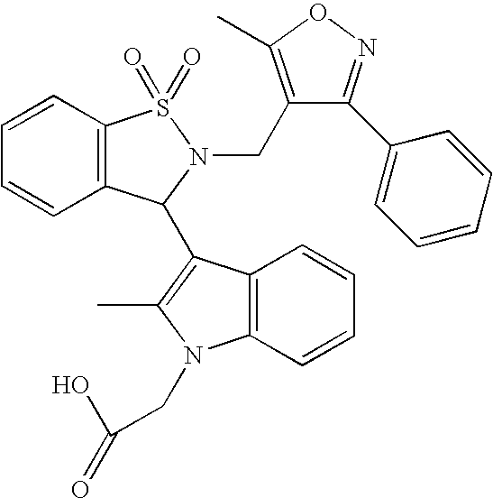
C12=C(C=CC=C1)N(CC(=O)O)C(C)=C2C1C2=C(C=CC=C2)S(=O)(=O)N1CC1=C(C)ON=C1C1=CC=CC=C1
